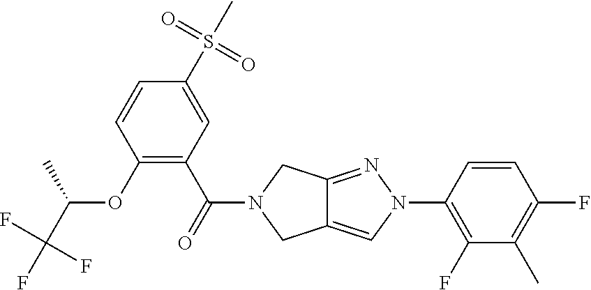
O(C1=C(C(=O)N2CC3=CN(C4=C(F)C(C)=C(F)C=C4)N=C3C2)C=C(S(C)(=O)=O)C=C1)C(C(F)(F)F)C
